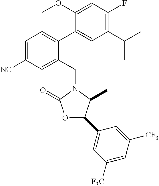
C1=C([NC])C=C(CN2C(=O)OC(C3=CC([F3C])=CC([CF3])=C3)C2C)C(C2=CC(C(C)C)=C(F)C=C2OC)=C1
